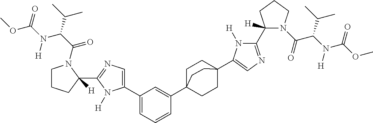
C1(C2=CN=C(C3([H])N(C(C(C(C)C)N(C(=O)OC)[H])=O)CCC3)N2[H])=CC=CC(C23CCC(C4=CN=C(C5([H])N(C(=O)C(N([H])C(OC)=O)C(C)C)CCC5)N4[H])(CC2)CC3)=C1
